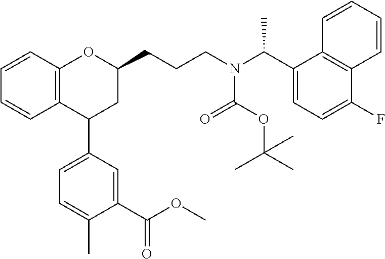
C12=C(C=CC=C1)OC(CCCN(C(C1=CC=C(F)C3=C1C=CC=C3)C)C(OC(C)(C)C)=O)CC2C1=CC=C(C)C(C(OC)=O)=C1
